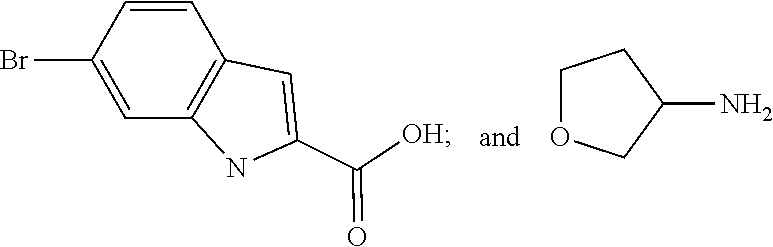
C12=C(C=CC(Br)=C1)C=C(C(=O)[OH])N2.C1OCC(N)C1
